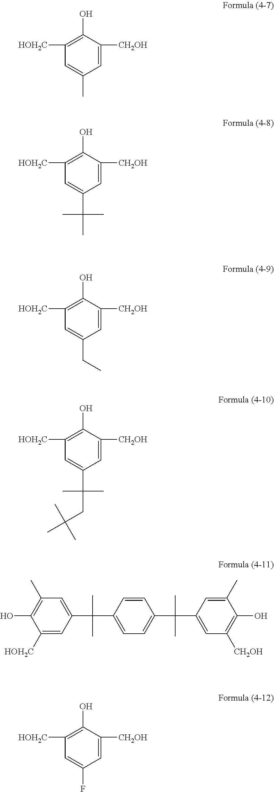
C1=C([CH2OH])C(O)=C([HOH2C])C=C1C.C1=C([CH2OH])C(O)=C([HOH2C])C=C1C(C)(C)C.C1=C([CH2OH])C(O)=C([HOH2C])C=C1CC.C1=C([CH2OH])C(O)=C([HOH2C])C=C1C(C)(C)CC(C)(C)C.C1([HOH2C])=CC(C(C)(C)C2=CC=C(C(C)(C)C3=CC([CH2OH])=C(O)C(C)=C3)C=C2)=CC(C)=C1O.C1=C([CH2OH])C(O)=C([HOH2C])C=C1F
